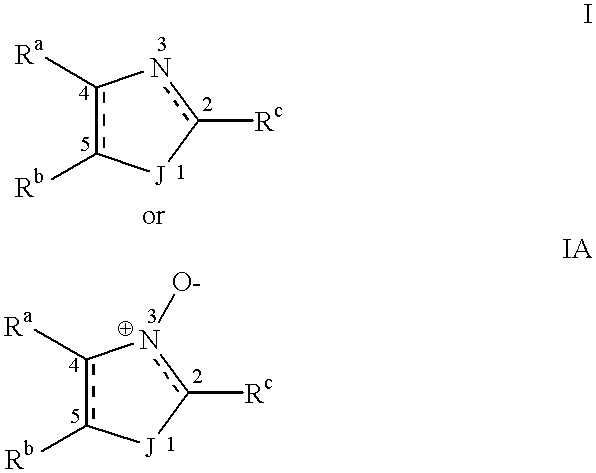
c1([Ra])c([Rb])[J]c([Rc])n-1.c1([Ra])c([Rb])[J]c([Rc])n-1[O-]
